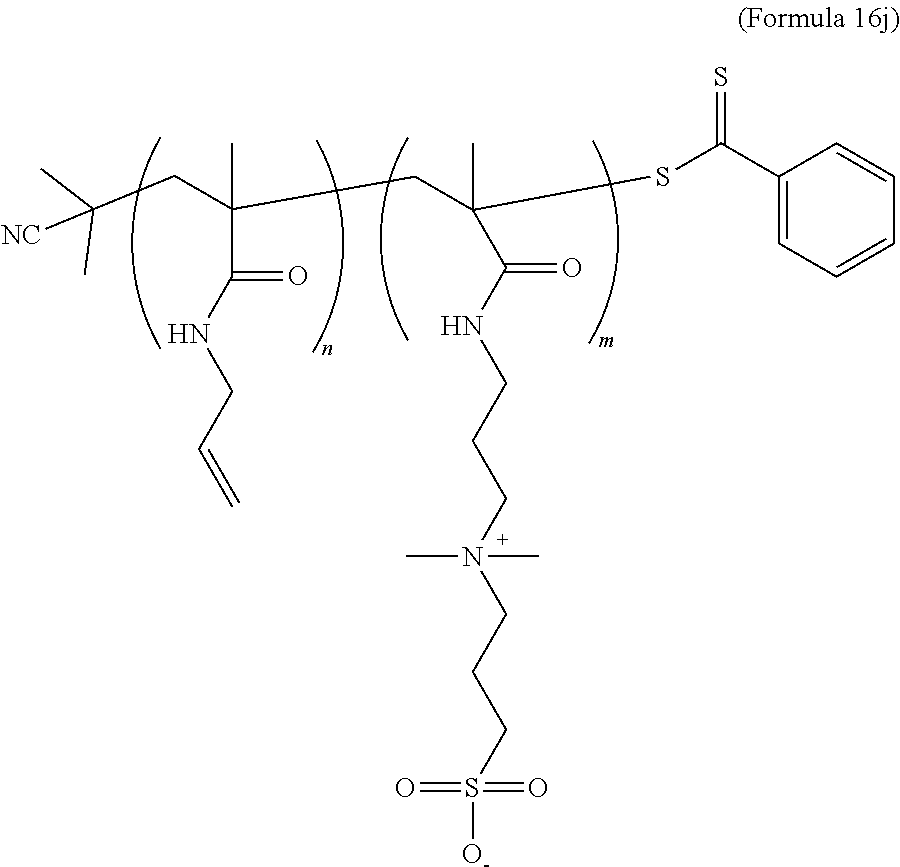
CC(C(NCC=C)=O)(CC(C)(C)[NC])CC(C)(C(NCCCN(CCCS([O-])(=O)=O)(C)C)=O)SC(=S)C1=CC=CC=C1
